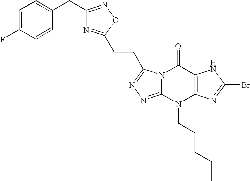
N12C(=NN=C1CCC1=NC(CC3=CC=C(F)C=C3)=NO1)N(CCCCC)C1=C(C2=O)NC(Br)=N1
